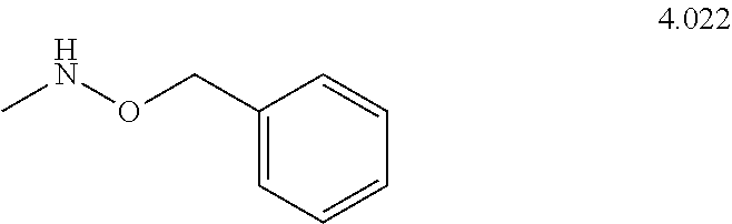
C1(CONC)=CC=CC=C1
